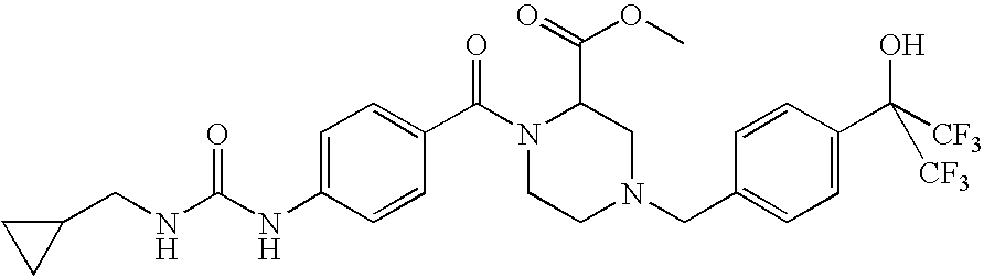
N(C1=CC=C(C(N2CCN(CC3=CC=C(C([CF3])(O)[CF3])C=C3)CC2C(OC)=O)=O)C=C1)C(=O)NCC1CC1
